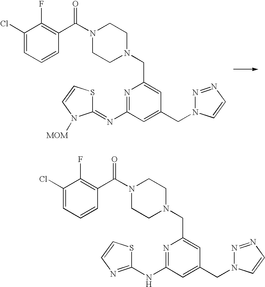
N1=C(N=C2SC=CN2[MOM])C=C(CN2N=NC=C2)C=C1CN1CCN(C(C2=C(F)C(Cl)=CC=C2)=O)CC1.N1=C(NC2=NC=CS2)C=C(CN2N=NC=C2)C=C1CN1CCN(C(C2=C(F)C(Cl)=CC=C2)=O)CC1
